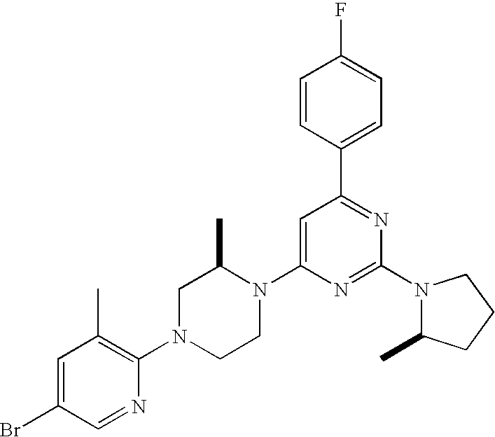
C1=CC(C2=NC(N3C(C)CCC3)=NC(N3C(C)CN(C4=C(C)C=C(Br)C=N4)CC3)=C2)=CC=C1F
